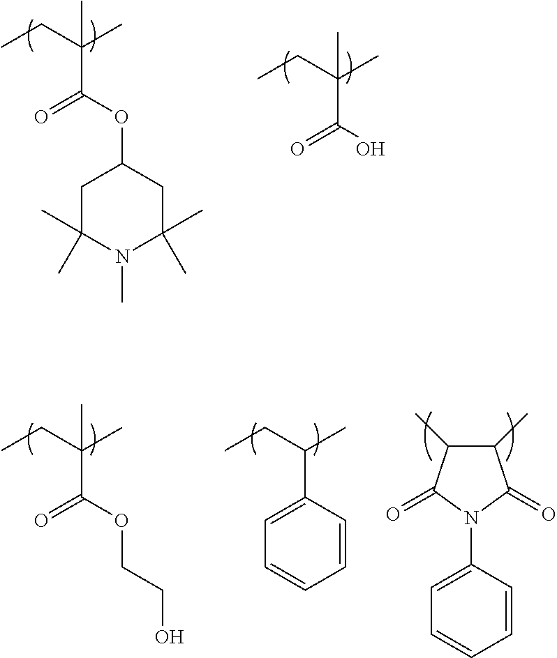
C1C(C)(C)N(C)C(C)(C)CC1OC(C(CC)(C)C)=O.OC(C(CC)(C)C)=O.O(C(C(CC)(C)C)=O)CCO.C1(C(CC)C)=CC=CC=C1.C1(C)C(C)C(=O)N(C2=CC=CC=C2)C1=O
